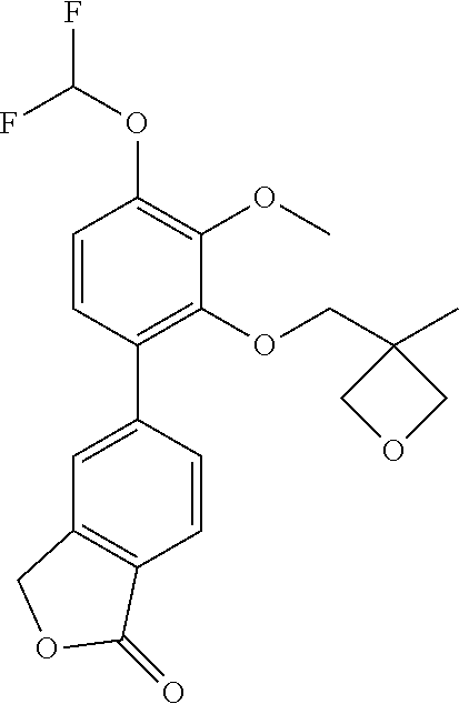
C1=CC(C2=CC3=C(C=C2)C(=O)OC3)=C(OCC2(C)COC2)C(OC)=C1OC(F)F
